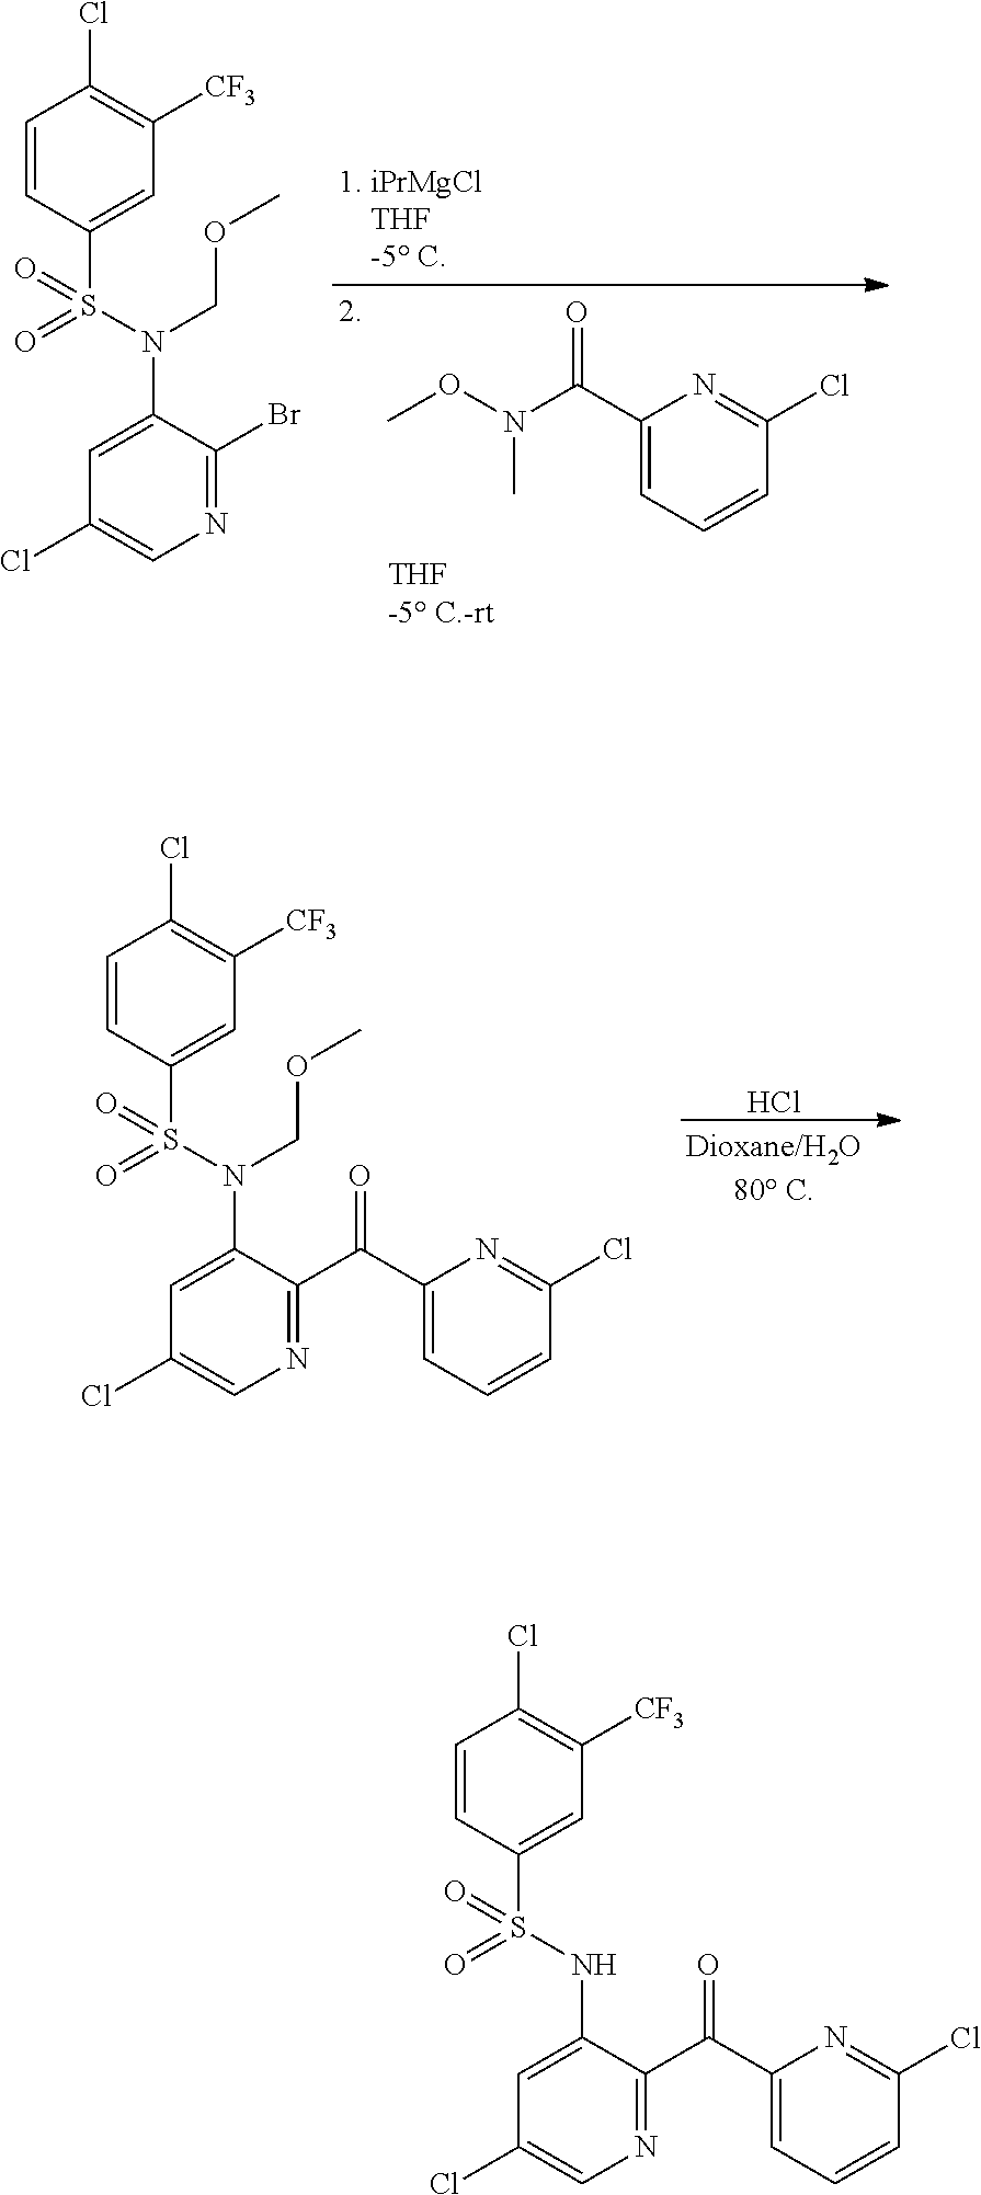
O(C)N(C)C(C1=CC=CC(Cl)=N1)=O.C1=CC(S(N(C2=CC(Cl)=CN=C2Br)COC)(=O)=O)=CC([CF3])=C1Cl.Cl.C1=CC(S(N(C2=CC(Cl)=CN=C2C(C2=CC=CC(Cl)=N2)=O)COC)(=O)=O)=CC([CF3])=C1Cl.C1=CC(S(NC2=CC(Cl)=CN=C2C(C2=CC=CC(Cl)=N2)=O)(=O)=O)=CC([CF3])=C1Cl
